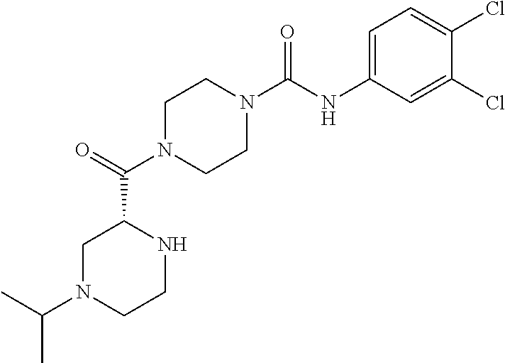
C1N(C(C2CN(C(C)C)CCN2)=O)CCN(C(NC2=CC=C(Cl)C(Cl)=C2)=O)C1
